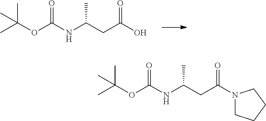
CC(OC(NC(CC(O)=O)C)=O)(C)C.CC(OC(NC(CC(N1CCCC1)=O)C)=O)(C)C
